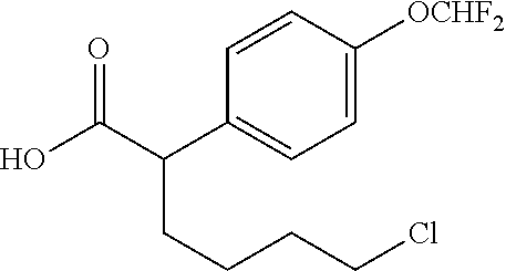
C1=C([OCHF2])C=CC(C(C(O)=O)CCCCCl)=C1
